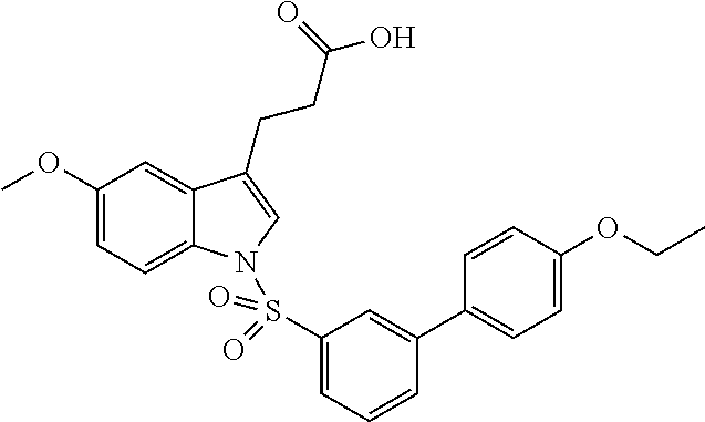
C1(OC)=CC=C2C(=C1)C(CCC(O)=O)=CN2S(C1=CC=CC(C2=CC=C(OCC)C=C2)=C1)(=O)=O
